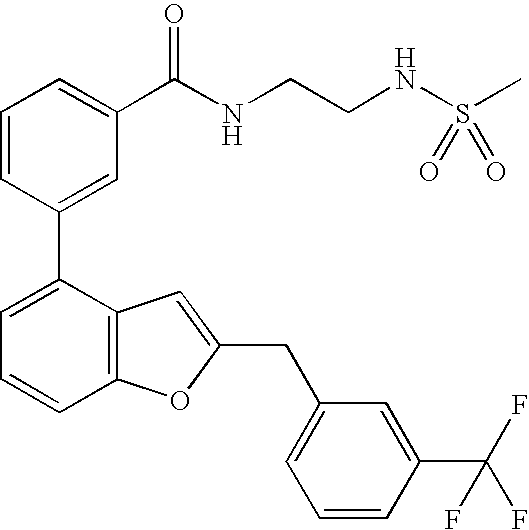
C1=CC(C2=CC=CC3=C2C=C(CC2=CC=CC(C(F)(F)F)=C2)O3)=CC(C(NCCNS(C)(=O)=O)=O)=C1
